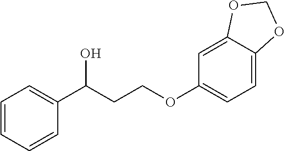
C1=CC=CC(C(CCOC2=CC=C3C(=C2)OCO3)O)=C1
